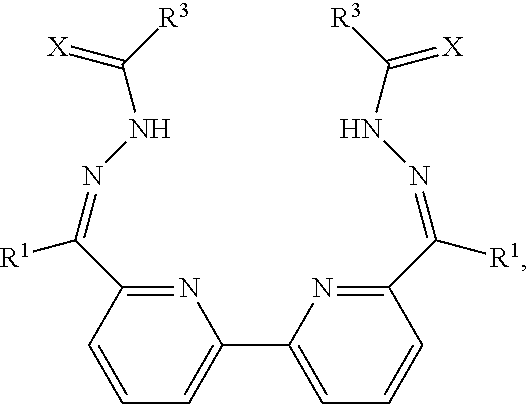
C1=CC=C(C2=CC=CC(C([R1])=NNC([R3])=[X])=N2)N=C1C(=NNC([R3])=[X])[R1]
